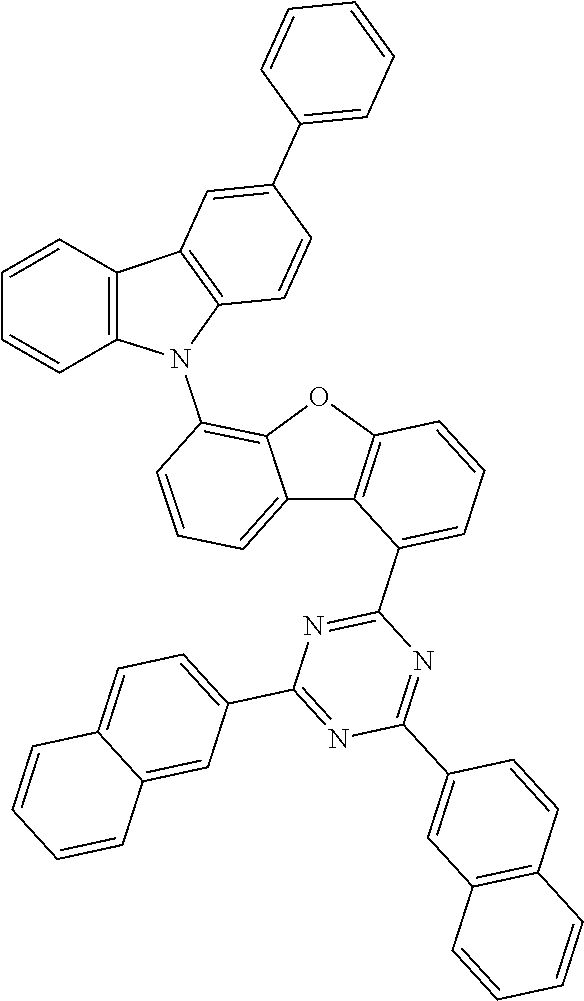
N1=C(C2=CC=CC3=C2C2=CC=CC(N4C5=C(C6=C4C=CC=C6)C=C(C4=CC=CC=C4)C=C5)=C2O3)N=C(C2=CC3=C(C=C2)C=CC=C3)N=C1C1=CC=C2C(=C1)C=CC=C2
